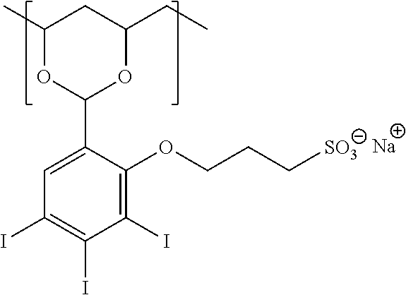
C1(C)OC(C2=CC(I)=C(I)C(I)=C2OCCC[SO3])OC(CC)C1.[Na]
